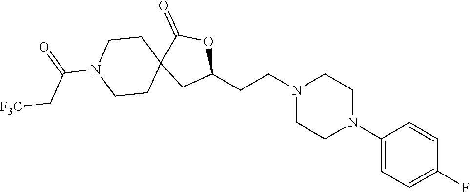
C1(N2CCN(CCC3OC(=O)C4(C3)CCN(C(=O)C[F3C])CC4)CC2)=CC=C(F)C=C1
